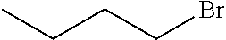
C(CBr)CC
